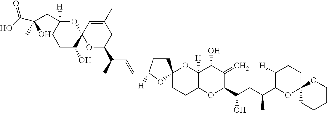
C1([H])(CC(C(O)=O)(O)C)CCC(O)C2(O1)C=C(C)CC(C(C=CC1([H])CCC3(O1)CCC1C([H])(O3)C(O)C(=C)C(C(O)CC(C3C([H])CCC4(O3)CCCCO4)C)O1)C)O2
